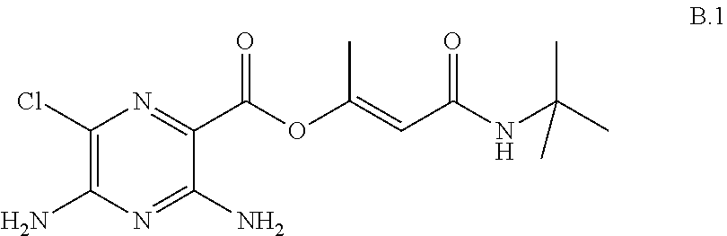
C1(Cl)=C(N)N=C(N)C(C(OC(=CC(NC(C)(C)C)=O)C)=O)=N1
